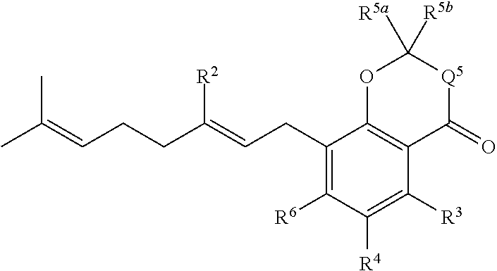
C1(CC=C(CCC=C(C)C)[R2])=C([R6])C([R4])=C([R3])C2=C1OC([R5a])([R5b])[Q5]C2=O
